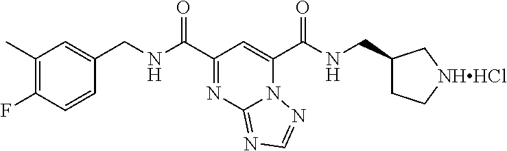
C1(C)=C(F)C=CC(CNC(C2=NC3=NC=NN3C(C(NCC3CC[NHHCl]C3)=O)=C2)=O)=C1
